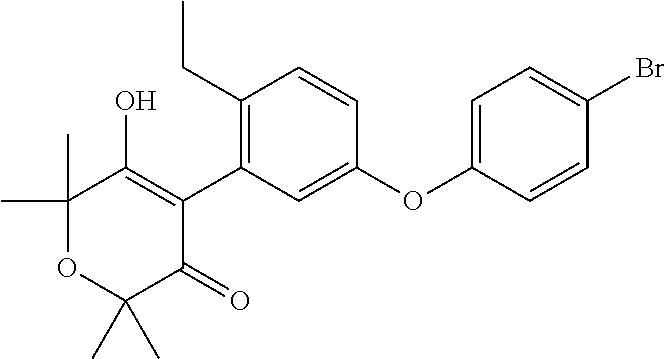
C1(C)(C)OC(C)(C)C(=O)C(C2=C(CC)C=CC(OC3=CC=C(Br)C=C3)=C2)=C1O
